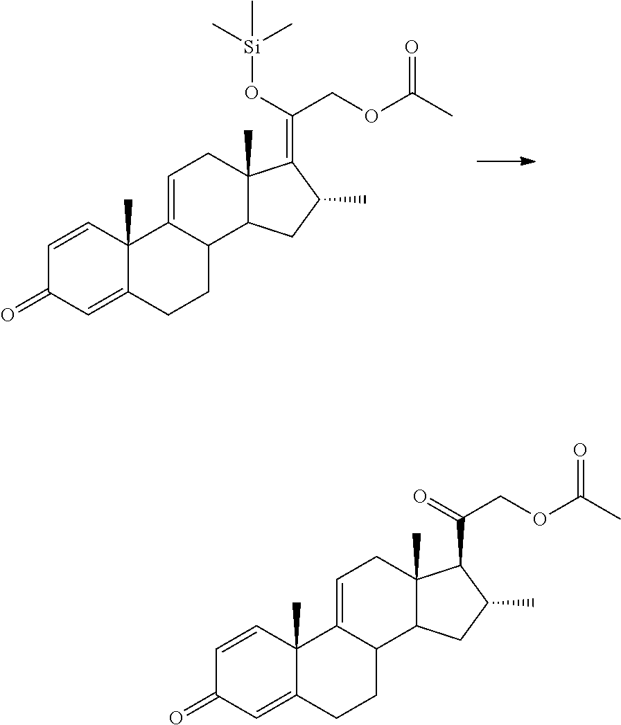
C1=CC2(C)C(=CC1=O)CCC1C2=CCC2(C)C1CC(C)C2=C(O[Si](C)(C)C)COC(C)=O.C1=CC2(C)C(=CC1=O)CCC1C2=CCC2(C)C1CC(C)C2C(COC(C)=O)=O
